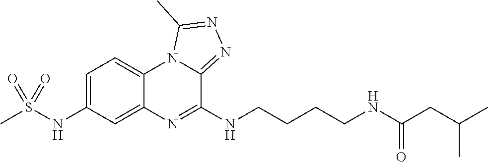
C1=C(NS(C)(=O)=O)C=C2C(=C1)N1C(=NN=C1C)C(NCCCCNC(CC(C)C)=O)=N2
